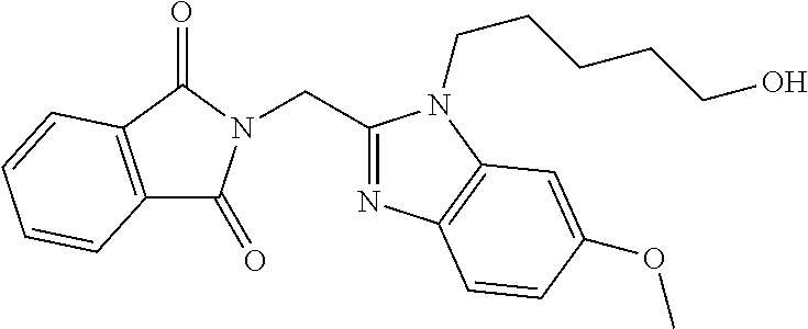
C1(CN2C(=O)C3=C(C2=O)C=CC=C3)=NC2=C(N1CCCCCO)C=C(OC)C=C2
